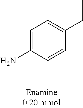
C1=C(N)C(C)=CC(CC)=C1
